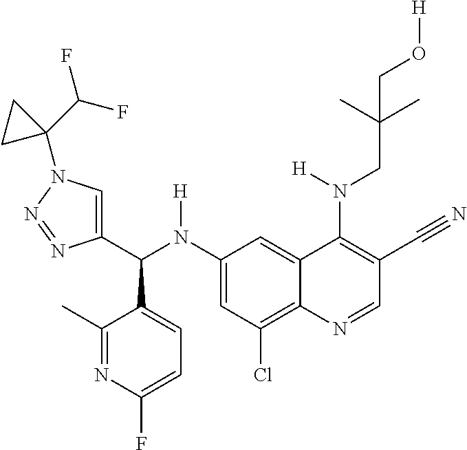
C1(N(C(C2=CN(C3(C(F)F)CC3)N=N2)C2=CC=C(F)N=C2C)[H])=CC(Cl)=C2C(=C1)C(N(CC(C)(C)CO[H])[H])=C(C#N)C=N2
